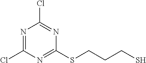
N1=C(Cl)N=C(SCCCS)N=C1Cl
